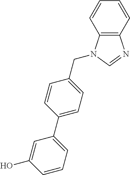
C12=C(N(CC3=CC=C(C4=CC=CC(O)=C4)C=C3)C=N1)C=CC=C2
